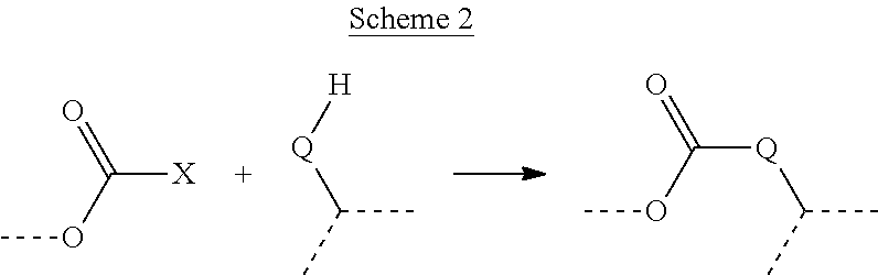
C(=O)(OC)[X].C([Q][H])(C)C.C([Q]C(OC)=O)(C)C
